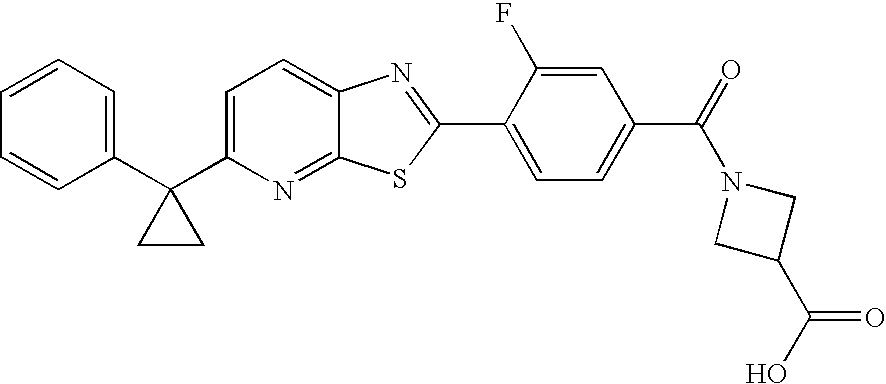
C1=CC=C(C2(C3=CC=C4C(=N3)SC(C3=CC=C(C(N5CC(C(O)=O)C5)=O)C=C3F)=N4)CC2)C=C1
